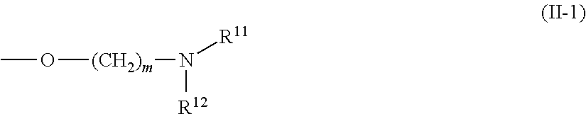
CO[(CH2)m]N([R12])[R11]
